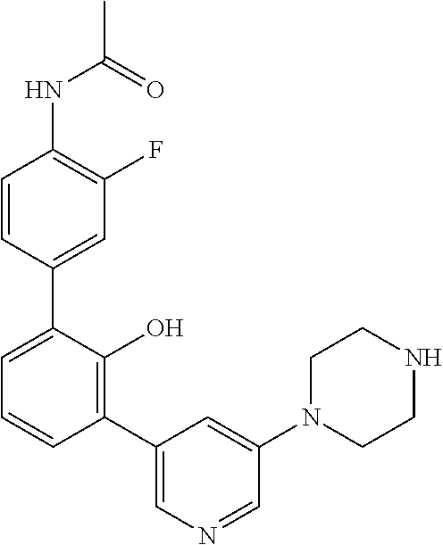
CC(=O)NC1=C(F)C=C(C2=CC=CC(C3=CN=CC(N4CCNCC4)=C3)=C2O)C=C1
